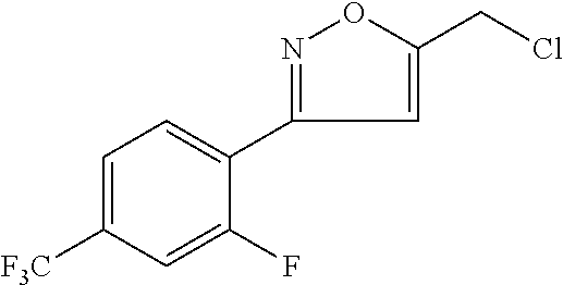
C1=C(CCl)ON=C1C1=CC=C([F3C])C=C1F
